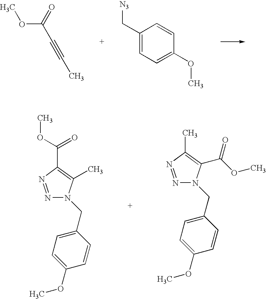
O(C(=O)C#CC)C.C1(C[N3])=CC=C(OC)C=C1.N1=NC(C(OC)=O)=C(C)N1CC1=CC=C(OC)C=C1.N1=NC(C)=C(C(OC)=O)N1CC1=CC=C(OC)C=C1
